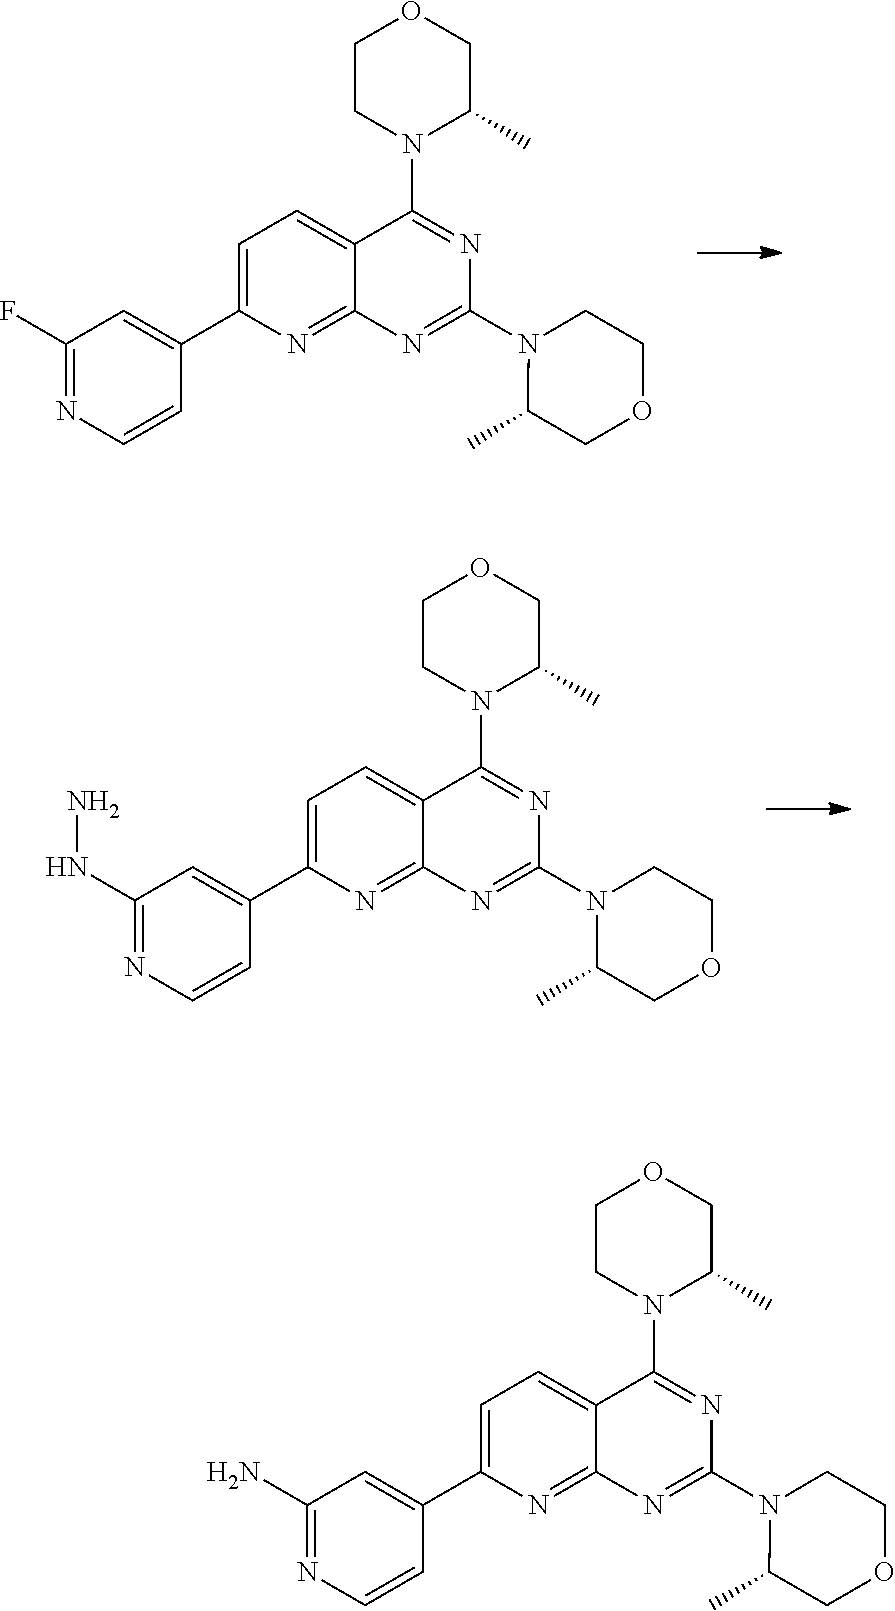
C1CN(C2=NC(N3C(C)COCC3)=NC3=NC(C4=CC(NN)=NC=C4)=CC=C23)C(C)CO1.C1CN(C2=NC(N3C(C)COCC3)=NC3=NC(C4=CC(F)=NC=C4)=CC=C23)C(C)CO1.C1CN(C2=NC(N3C(C)COCC3)=NC3=NC(C4=CC(N)=NC=C4)=CC=C23)C(C)CO1
